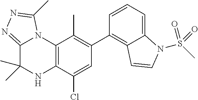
C1(C2=C3C(=CC=C2)N(S(C)(=O)=O)C=C3)=C(C)C2=C(C(Cl)=C1)NC(C)(C)C1=NN=C(C)N21
